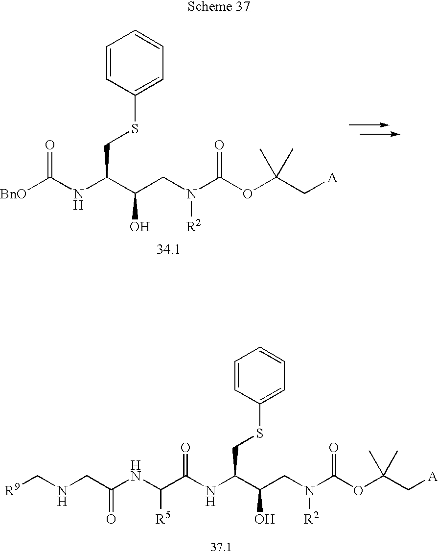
N(C(C(CN(C(OC(C[A])(C)C)=O)[R2])O)CSC1=CC=CC=C1)C([BnO])=O.N(C(C(CN(C(OC(C[A])(C)C)=O)[R2])O)CSC1=CC=CC=C1)C(C(NC(CNC[R9])=O)[R5])=O
